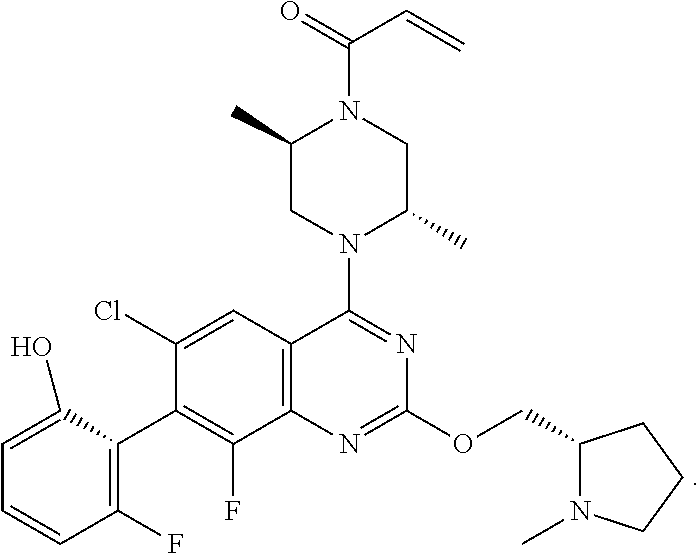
C1=C(O)C(C2=C(F)C3=C(C=C2Cl)C(N2C(C)CN(C(C=C)=O)C(C)C2)=NC(OCC2N(C)CCC2)=N3)=C(F)C=C1
